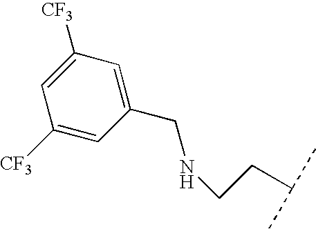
C1(CNCCC(C)C)=CC([CF3])=CC([CF3])=C1
